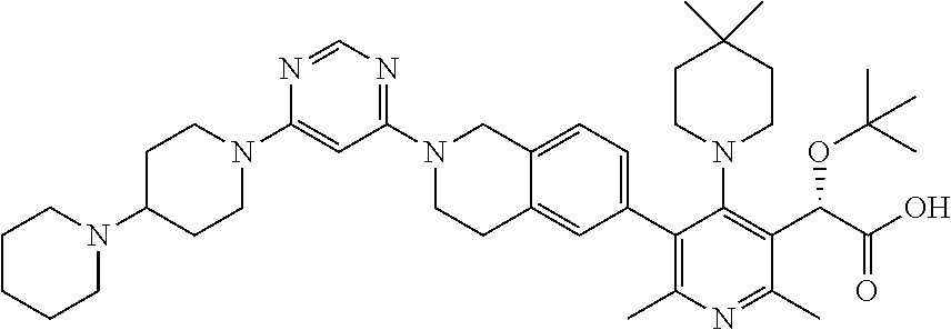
N1=CN=C(N2CCC3=CC(C4=C(C)N=C(C)C(C(OC(C)(C)C)C(=O)O)=C4N4CCC(C)(C)CC4)=CC=C3C2)C=C1N1CCC(N2CCCCC2)CC1
